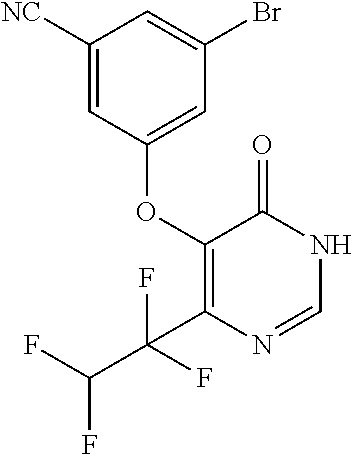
C1([NC])=CC(OC2=C(C(F)(F)C(F)F)N=CNC2=O)=CC(Br)=C1
